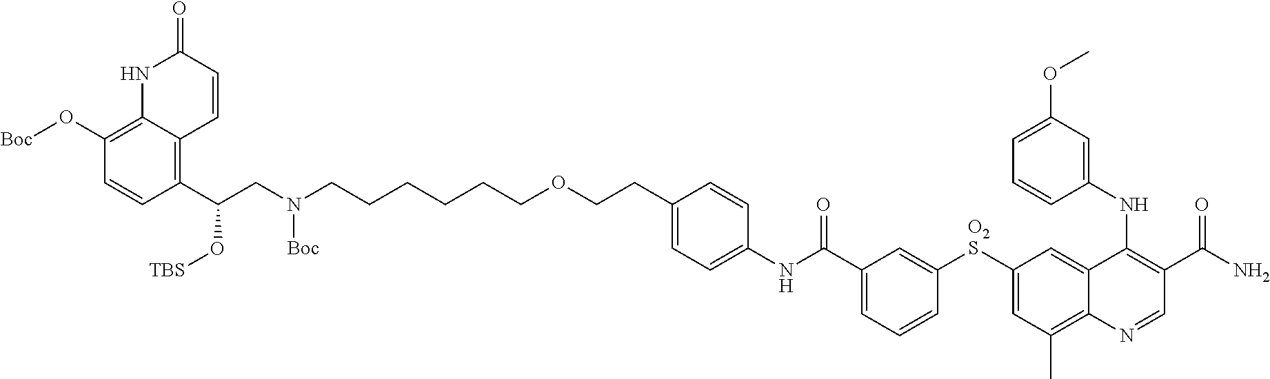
N1C2=C(O[Boc])C=CC(C(CN(CCCCCCOCCC3=CC=C(NC(C4=CC=CC([O2S]C5=CC(C)=C6C(=C5)C(NC5=CC(OC)=CC=C5)=C(C(N)=O)C=N6)=C4)=O)C=C3)[Boc])O[TBS])=C2C=CC1=O
